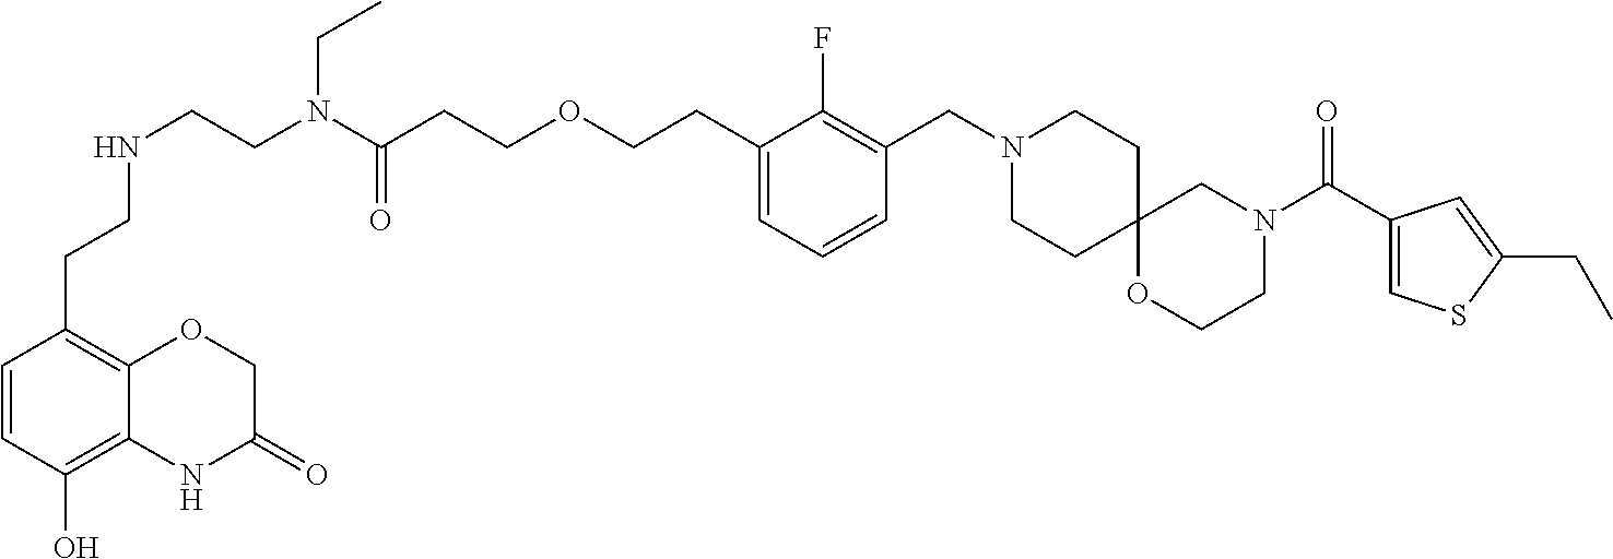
C1=CC(O)=C2C(=C1CCNCCN(C(CCOCCC1=CC=CC(CN3CCC4(CC3)OCCN(C(C3=CSC(CC)=C3)=O)C4)=C1F)=O)CC)OCC(=O)N2
